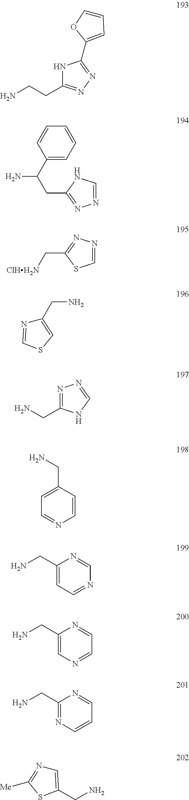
NCCC1=NN=C(C2=CC=CO2)N1.C1(C(CC2=NN=CN2)N)=CC=CC=C1.C1=NN=C(C[ClHH2N])S1.NCC1=CSC=N1.N1=C(CN)NC=N1.C1=CC(CN)=CC=N1.NCC1=CC=NC=N1.NCC1=CN=CC=N1.NCC1=NC=CC=N1.C1=C(CN)SC([Me])=N1
